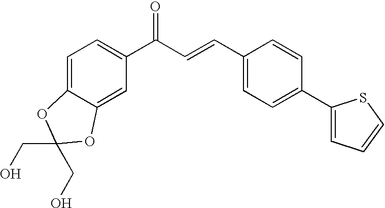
C1=C2C(=CC(C(C=CC3=CC=C(C4=CC=CS4)C=C3)=O)=C1)OC(CO)(CO)O2
